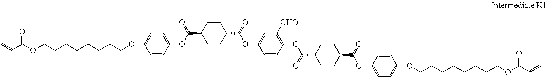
C1=CC(OC(C2CCC(C(OC3=CC([CHO])=C(OC(=O)C4CCC(C(OC5=CC=C(OCCCCCCCCOC(C=C)=O)C=C5)=O)CC4)C=C3)=O)CC2)=O)=CC=C1OCCCCCCCCOC(C=C)=O
